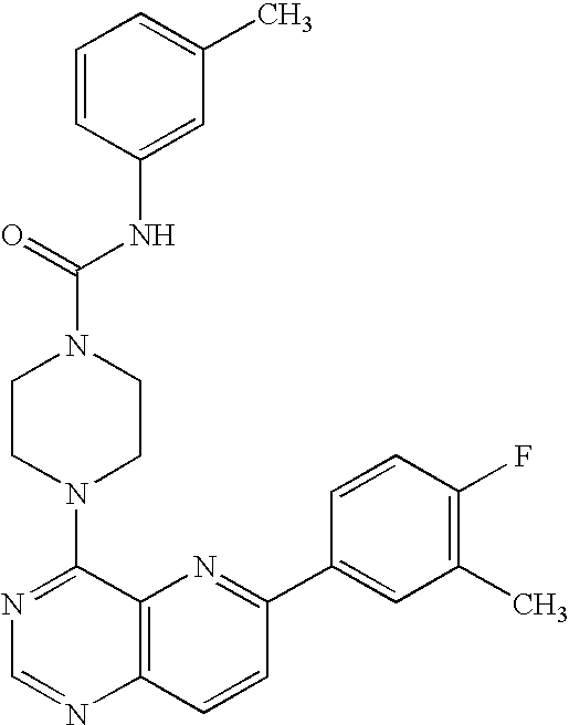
N1=C(N2CCN(C(NC3=CC(C)=CC=C3)=O)CC2)C2=C(N=C1)C=CC(C1=CC(C)=C(F)C=C1)=N2
